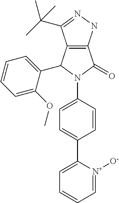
C12=C(C(C(C)(C)C)=NN1)C(C1=CC=CC=C1OC)N(C1=CC=C(C3=CC=CC=[N+]3[O-])C=C1)C2=O
